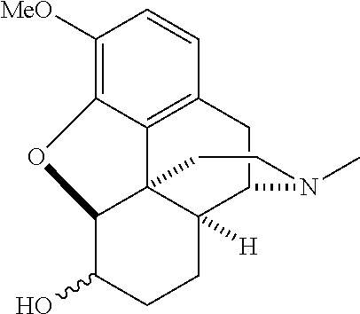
C1([MeO])=C2C3=C(C=C1)CC1C4([H])C3(C(C(O)CC4)O2)CCN1C
